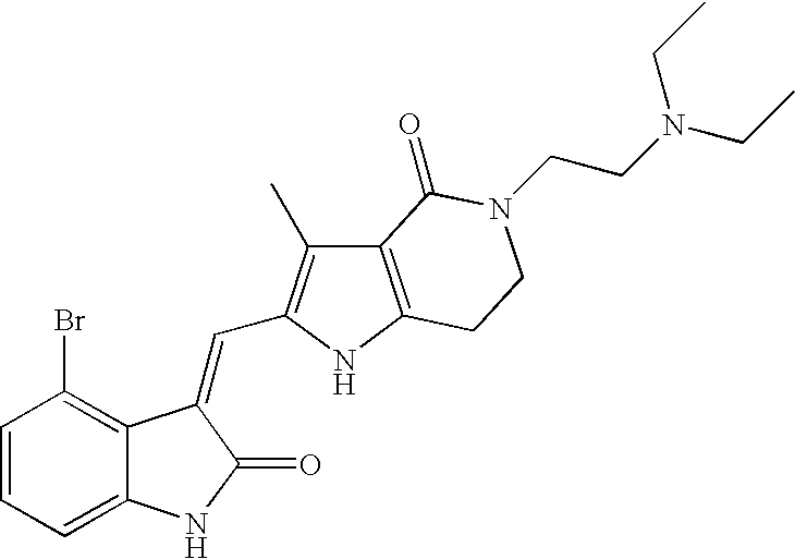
C1=CC(Br)=C2C(=C1)NC(=O)C2=CC1=C(C)C2=C(N1)CCN(CCN(CC)CC)C2=O
